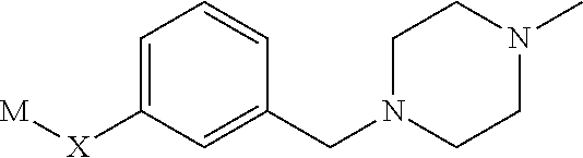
C1=C([X][M])C=C(CN2CCN(C)CC2)C=C1
